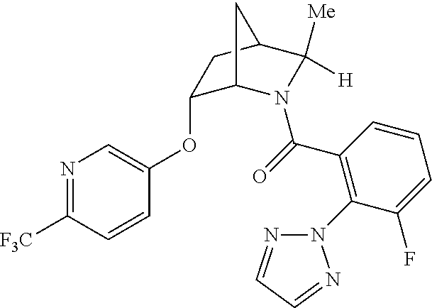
C1(OC2=CN=C([F3C])C=C2)C2N(C(=O)C3=C(N4N=CC=N4)C(F)=CC=C3)C([Me])([H])C(C1)C2
